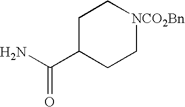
C1C(C(N)=O)CC[NCO2Bn]C1
